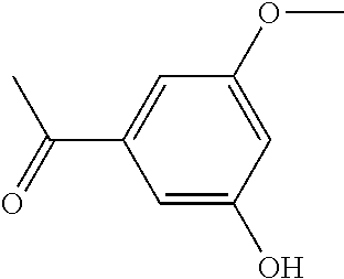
C1=C(O)C=C(OC)C=C1C(=O)C
